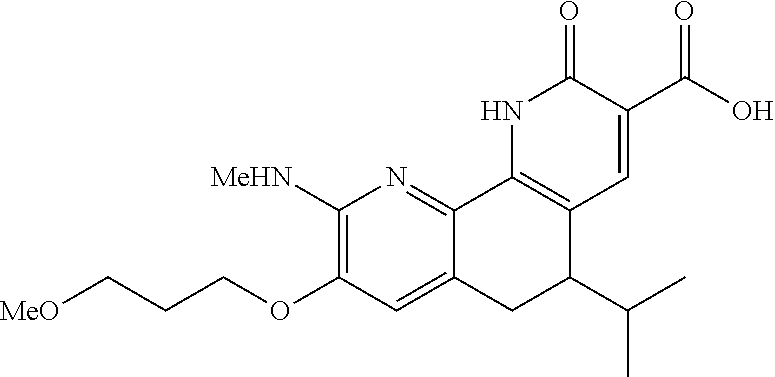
[MeO]CCCOC1=C([MeHN])N=C2C(=C1)CC(C(C)C)C1=C2NC(=O)C(C(=O)O)=C1
